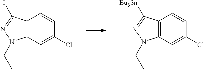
C12=C(C=C(Cl)C=C1)N(CC)N=C2I.C12=C(C=C(Cl)C=C1)N(CC)N=C2[Bu3Sn]
